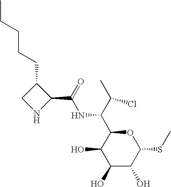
C1(O)C(O)C(SC)OC(C(C(C)Cl)NC(=O)C2C(CCCCC)CN2)C1O
